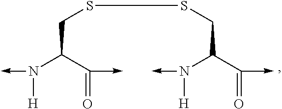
N(C(C(=O)->C)CSSCC(N([H])->C)C(=O)->C)([H])->C
